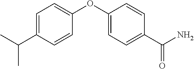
C1=C(C(C)C)C=CC(OC2=CC=C(C(N)=O)C=C2)=C1
